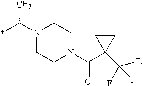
N1(C(*)C)CCN(C(C2(C(F)(F)F)CC2)=O)CC1
